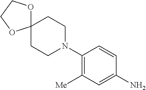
C1(N2CCC3(CC2)OCCO3)=C([Me])C=C(N)C=C1
